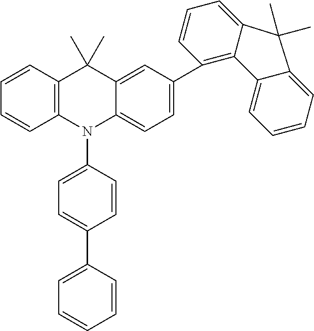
C1=CC2=C(C=C1)N(C1=CC=C(C3=CC=CC=C3)C=C1)C1=CC=C(C3=C4C(=CC=C3)C(C)(C)C3=CC=CC=C43)C=C1C2(C)C
